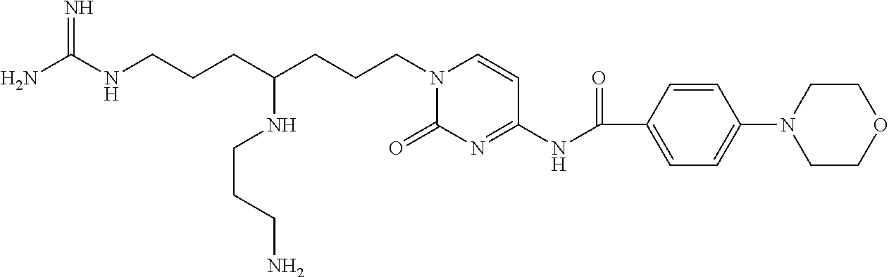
NC(NCCCC(CCCN1C(=O)N=C(NC(=O)C2=CC=C(N3CCOCC3)C=C2)C=C1)NCCCN)=N
